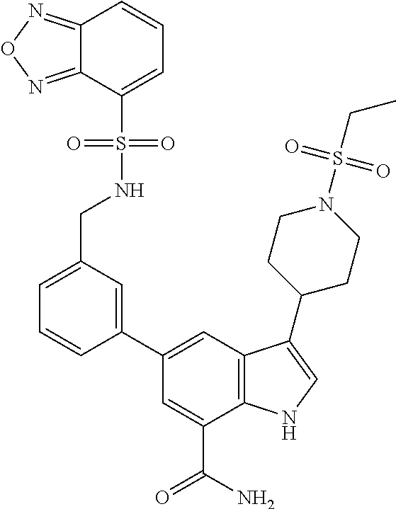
C1(C2=CC3=C(C(C(N)=O)=C2)NC=C3C2CCN(S(CC)(=O)=O)CC2)=CC(CNS(C2=CC=CC3=NON=C23)(=O)=O)=CC=C1
